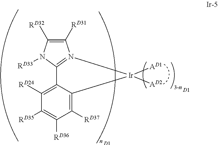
N12=C(C3=C([RD24])C([RD35])=C([RD36])C([RD37])=C3[Ir]1([AD1])[AD2])N([RD33])C([RD32])=C2[RD31].[D1].[D1]
